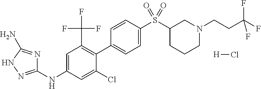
C1=CC(S(C2CCCN(CCC(F)(F)F)C2)(=O)=O)=CC=C1C1=C(C(F)(F)F)C=C(NC2=NNC(N)=N2)C=C1Cl.[H]Cl
